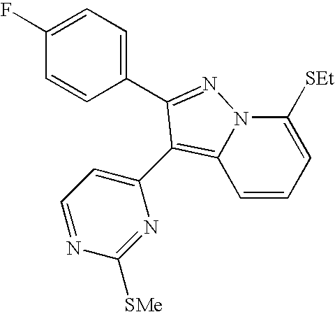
C1=CC=C([SEt])N2C1=C(C1=CC=NC([SMe])=N1)C(C1=CC=C(F)C=C1)=N2
